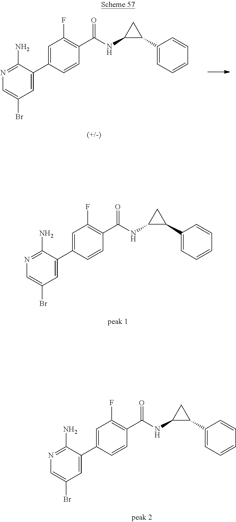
C1=C(C2=CC(F)=C(C(NC3C(C4=CC=CC=C4)C3)=O)C=C2)C(N)=NC=C1Br.C1=C(C2=CC(F)=C(C(NC3C(C4=CC=CC=C4)C3)=O)C=C2)C(N)=NC=C1Br.C1=C(C2=CC(F)=C(C(NC3C(C4=CC=CC=C4)C3)=O)C=C2)C(N)=NC=C1Br
